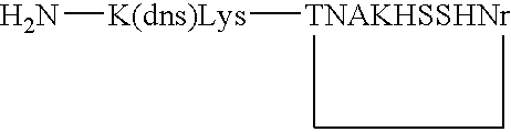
N[K(dns)Lys][TNAKHSSHNr]
